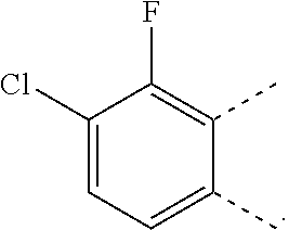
C1(Cl)=CC=C(C)C(C)=C1F
